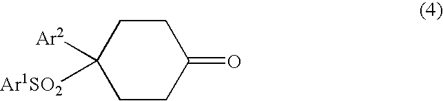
C1([Ar2])([Ar1SO2])CCC(=O)CC1
